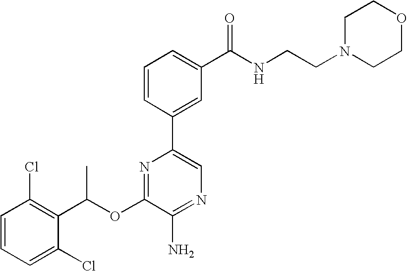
C1=CC(Cl)=C(C(OC2=NC(C3=CC(C(NCCN4CCOCC4)=O)=CC=C3)=CN=C2N)C)C(Cl)=C1
